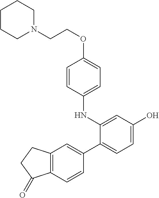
C1CCN(CCOC2=CC=C(NC3=CC(O)=CC=C3C3=CC4=C(C=C3)C(=O)CC4)C=C2)CC1
